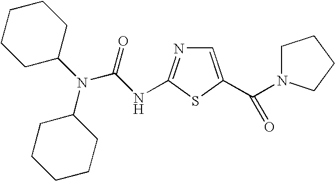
C1=C(C(N2CCCC2)=O)SC(NC(N(C2CCCCC2)C2CCCCC2)=O)=N1
